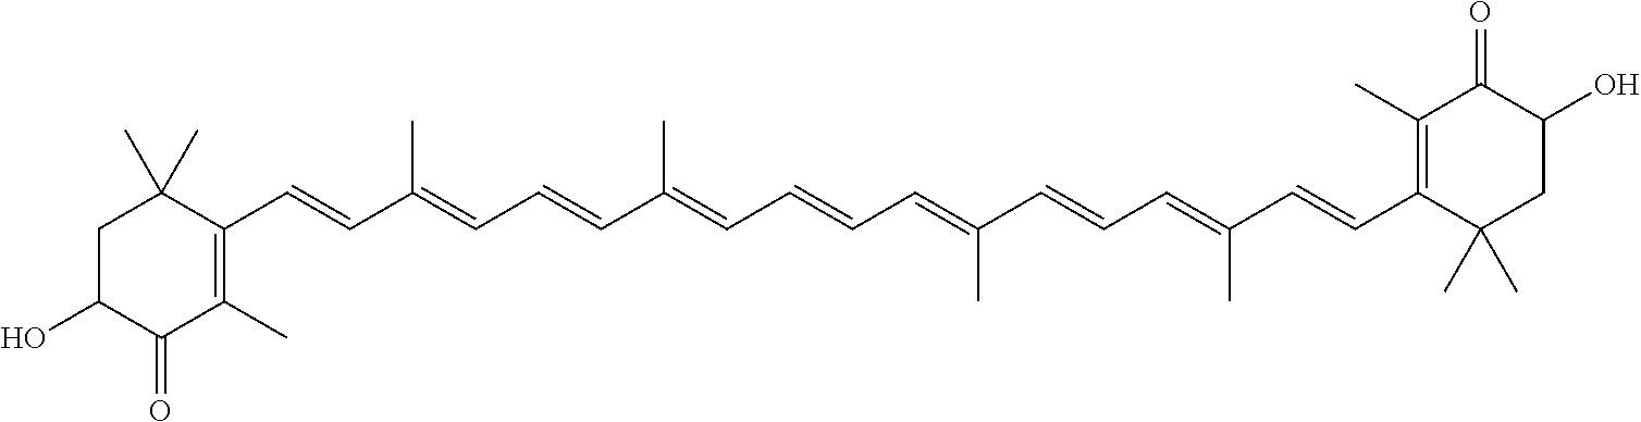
C1C(O)C(=O)C(C)=C(C=CC(=CC=CC(=CC=CC=C(C=CC=C(C=CC2=C(C)C(=O)C(O)CC2(C)C)C)C)C)C)C1(C)C
